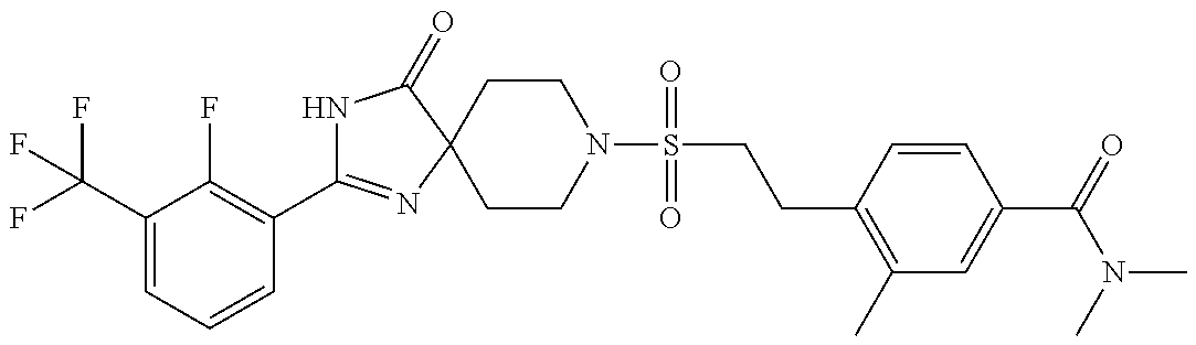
C1(C(F)(F)F)=CC=CC(C2=NC3(C(=O)N2)CCN(S(CCC2=C(C)C=C(C(=O)N(C)C)C=C2)(=O)=O)CC3)=C1F
